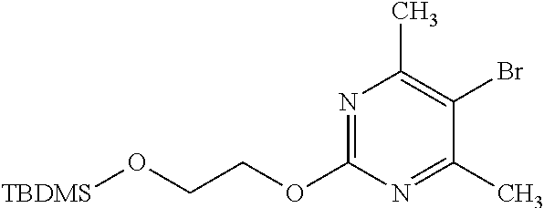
N1=C(OCCO[TBDMS])N=C(C)C(Br)=C1C
